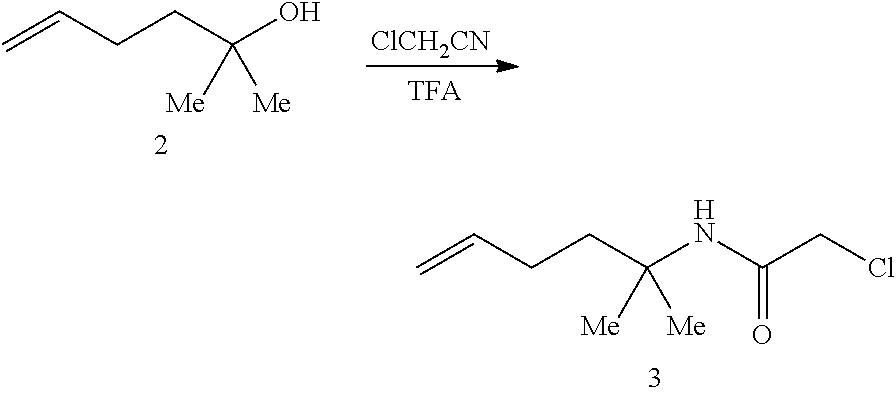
C=CCCC(O)([Me])[Me].[ClCH2CN].C=CCCC(NC(CCl)=O)([Me])[Me]
